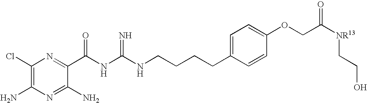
C1(Cl)=C(N)N=C(N)C(C(NC(NCCCCC2=CC=C(OCC([NR13]CCO)=O)C=C2)=N)=O)=N1
